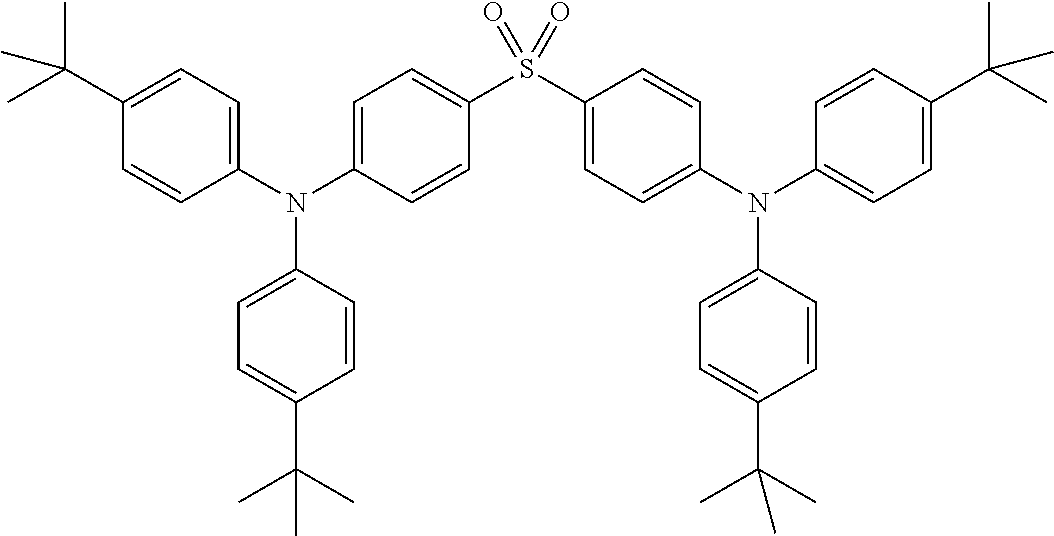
C1(C(C)(C)C)=CC=C(N(C2=CC=C(S(C3=CC=C(N(C4=CC=C(C(C)(C)C)C=C4)C4=CC=C(C(C)(C)C)C=C4)C=C3)(=O)=O)C=C2)C2=CC=C(C(C)(C)C)C=C2)C=C1
